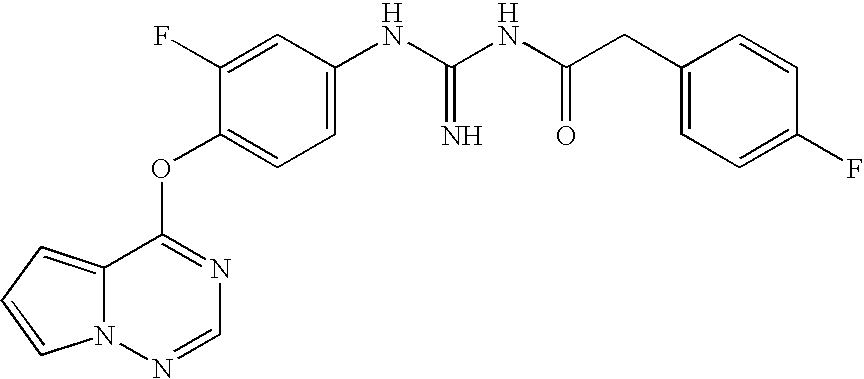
C1=C(F)C(OC2=NC=NN3C2=CC=C3)=CC=C1NC(NC(CC1=CC=C(F)C=C1)=O)=N
